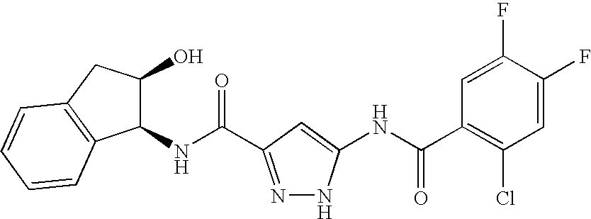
C1(O)C(NC(=O)C2=NNC(NC(C3=C(Cl)C=C(F)C(F)=C3)=O)=C2)C2=C(C1)C=CC=C2
